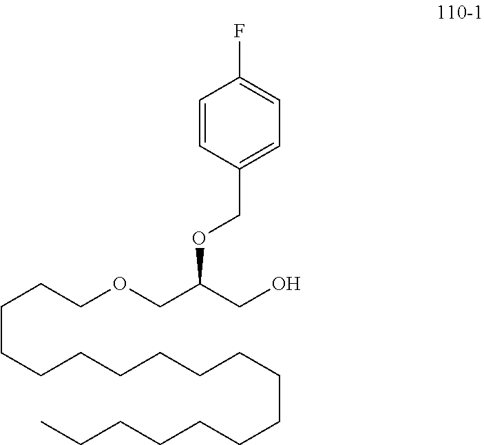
C(CCCCCCCCCCCCCCC)CCOCC(CO)OCC1=CC=C(F)C=C1
